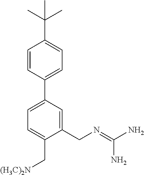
C1=CC(C2=CC=C(C[(H3C)2N])C(CN=C(N)N)=C2)=CC=C1C(C)(C)C
